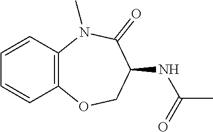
C12=C(N(C)C(=O)C(NC(C)=O)CO1)C=CC=C2
